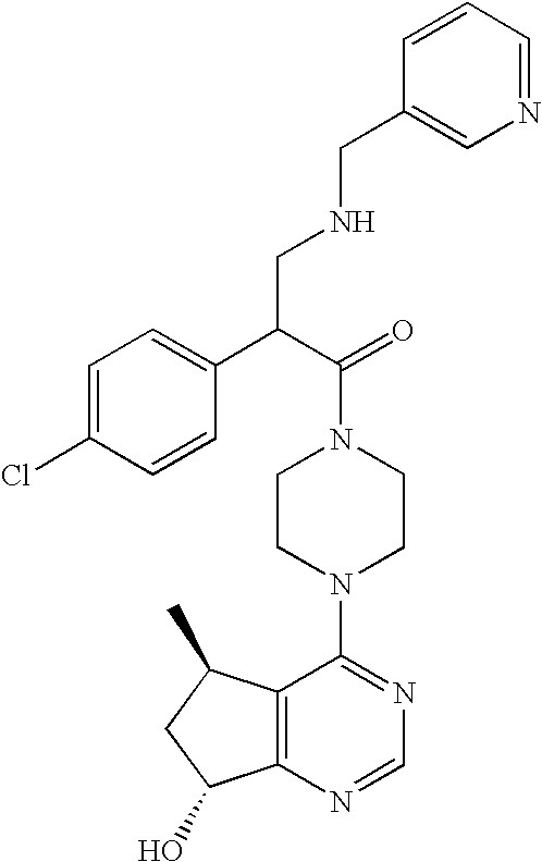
C12=C(N=CN=C1N1CCN(C(=O)C(CNCC3=CN=CC=C3)C3=CC=C(Cl)C=C3)CC1)C(O)CC2C
